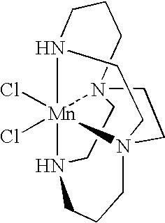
C1N23[Mn]45(Cl)(Cl)N(CCC2)CCN4(C1)CCCN5CC3
